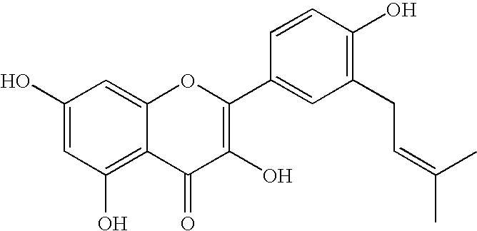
C1(O)=CC(O)=C2C(=C1)OC(C1=CC(CC=C(C)C)=C(O)C=C1)=C(O)C2=O
